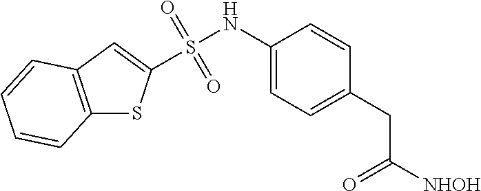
S(NC1=CC=C(CC([NHOH])=O)C=C1)(=O)(=O)C1=CC2=C(S1)C=CC=C2
